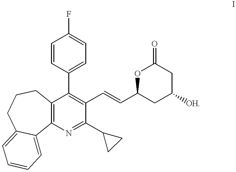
C1(C2=CC=C(F)C=C2)=C(C=CC2CC([OH])CC(=O)O2)C(C2CC2)=NC2=C1CCCC1=CC=CC=C21
